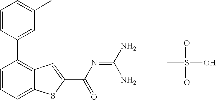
C1(C2=C3C(=CC=C2)SC(C(N=C(N)N)=O)=C3)=CC(C)=CC=C1.CS(=O)(=O)O
